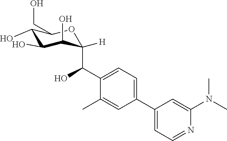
C1=C(C2=CC=C(C(O)C3([H])C(O)C(O)C(O)C(CO)O3)C(C)=C2)C=C(N(C)C)N=C1
